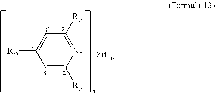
C1=C([RO])C=C([Ro])N=C1[Ro]
